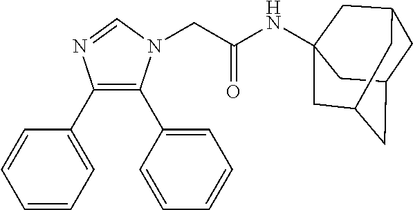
C1=CC=C(C2=C(C3=CC=CC=C3)N(CC(NC34CC5CC(CC(C5)C3)C4)=O)C=N2)C=C1
